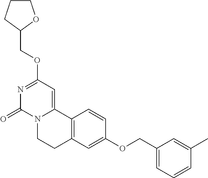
N1=C(OCC2OCCC2)C=C2N(C1=O)CCC1=C2C=CC(OCC2=CC=CC(C)=C2)=C1
